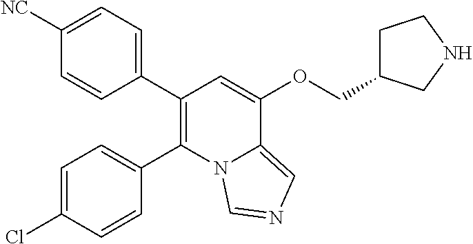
C1(C2=C(C3=CC=C(Cl)C=C3)N3C(=CN=C3)C(OCC3CCNC3)=C2)=CC=C([NC])C=C1
